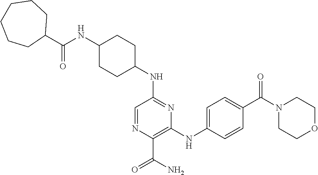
C(NC1CCC(NC2=NC(NC3=CC=C(C(N4CCOCC4)=O)C=C3)=C(C(N)=O)N=C2)CC1)(=O)C1CCCCCC1
